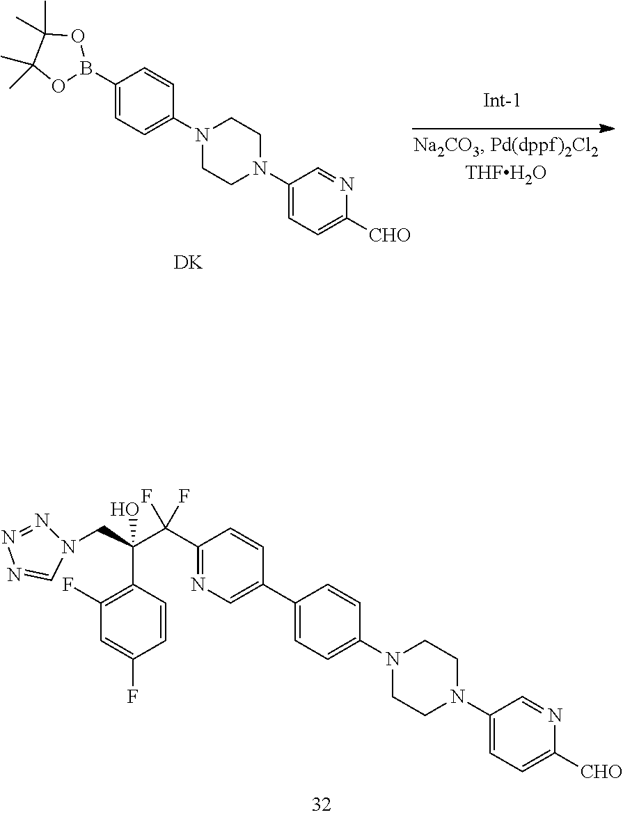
C1(B2OC(C)(C)C(C)(C)O2)=CC=C(N2CCN(C3=CC=C([CHO])N=C3)CC2)C=C1.[DK].C1(C2=CN=C(C(C(C3=C(F)C=C(F)C=C3)(CN3N=NN=C3)O)(F)F)C=C2)=CC=C(N2CCN(C3=CC=C([CHO])N=C3)CC2)C=C1
